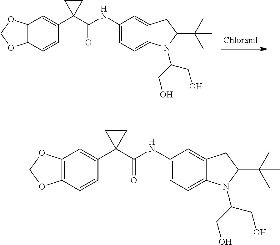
C12=C(C=CC(C3(C(NC4=CC=C5C(=C4)CC(C(C)(C)C)N5C(CO)CO)=O)CC3)=C1)OCO2.C12=C(C=CC(C3(C(NC4=CC=C5C(=C4)CC(C(C)(C)C)N5C(CO)CO)=O)CC3)=C1)OCO2
